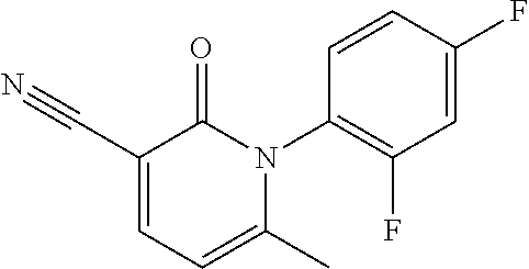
C1=CC(N2C(=O)C(C#N)=CC=C2C)=C(F)C=C1F
